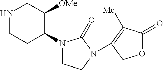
N1CCC(N2CCN(C3=C([Me])C(=O)OC3)C2=O)C([OMe])C1
